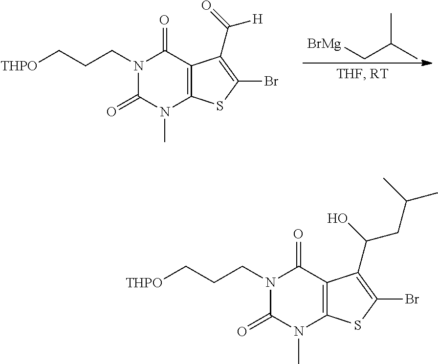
BrC1=C(C(=O)[H])C2=C(S1)N(C)C(=O)N(CCC[THPO])C2=O.CC(C)C[BrMg].BrC1=C(C(O)CC(C)C)C2=C(S1)N(C)C(=O)N(CCC[THPO])C2=O
